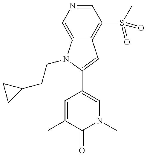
C12=C(S(C)(=O)=O)C=NC=C1N(CCC1CC1)C(C1=CN(C)C(=O)C(C)=C1)=C2
